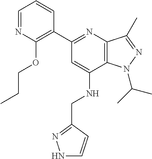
C1=NC(OCCC)=C(C2=NC3=C(C(NCC4=NNC=C4)=C2)N(C(C)C)N=C3C)C=C1
